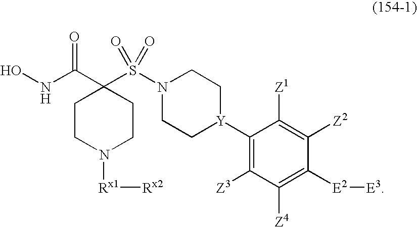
ONC(C1(S(N2CC[Y](C3=C([Z3])C([Z4])=C([E2][E3])C([Z2])=C3[Z1])CC2)(=O)=O)CCN([Rx1][Rx2])CC1)=O
